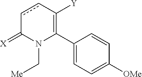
C1(C2=C([Y])ccC(=[X])N2C[Me])=CC=C([OMe])C=C1
